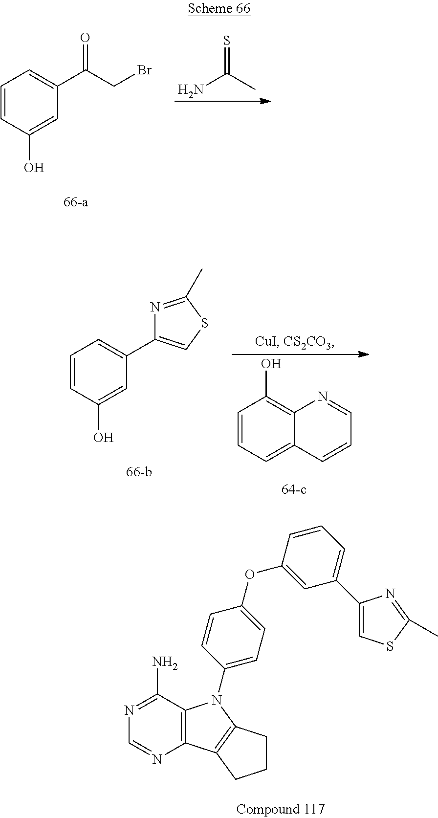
C1=CC(O)=CC(C(CBr)=O)=C1.S=C(N)C.C1=CC=C2C(=C1O)N=CC=C2.C1=CC(O)=CC(C2=CSC(C)=N2)=C1.C12=C(C(N)=NC=N1)N(C1=CC=C(OC3=CC(C4=CSC(C)=N4)=CC=C3)C=C1)C1=C2CCC1
